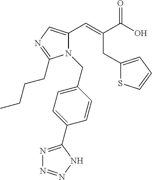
N1(CC2=CC=C(C3=NN=NN3)C=C2)C(C=C(C(O)=O)CC2=CC=CS2)=CN=C1CCCC
